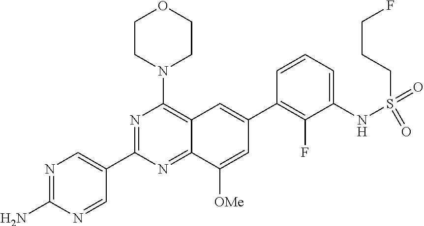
N1=C(N)N=CC(C2=NC(N3CCOCC3)=C3C(=N2)C([OMe])=CC(C2=C(F)C(NS(=O)(=O)CCCF)=CC=C2)=C3)=C1
